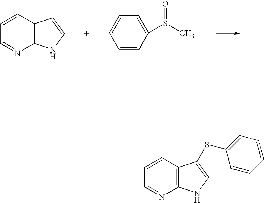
C12=C(C=CC=N1)C=CN2.C1=CC(S(C)=O)=CC=C1.C12=C(C=CC=N1)C(SC1=CC=CC=C1)=CN2
